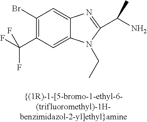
C1(Br)=C(C(F)(F)F)C=C2C(=C1)N=C(C(C)N)N2CC
